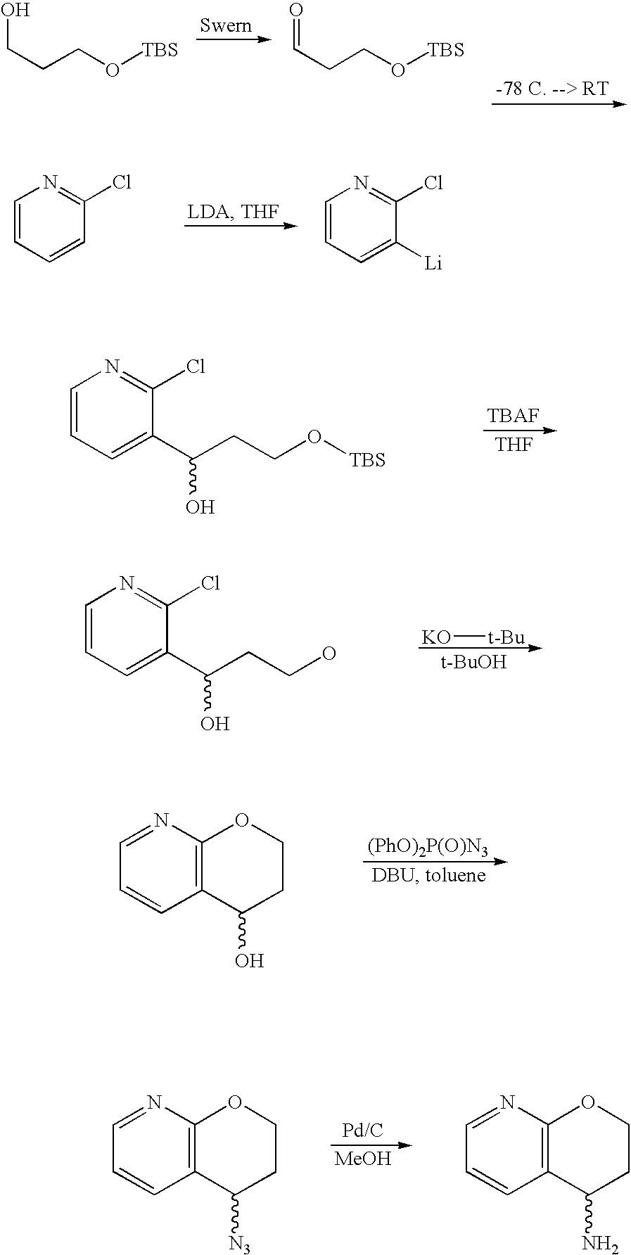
OCCCO[TBS].O=CCCO[TBS].C1=CC=CC(Cl)=N1.C1=CC=C([Li])C(Cl)=N1.C1=CC=C(C(CCO[TBS])O)C(Cl)=N1.[THF].[KO][t-Bu].[t-BuOH].C1=CC=C(C(CCO)O)C(Cl)=N1.N1=CC=CC2=C1OCCC2O.[(PhO)2P(O)N3].[Pd/C].[MeOH].N1=CC=CC2=C1OCCC2[N3].N1=CC=CC2=C1OCCC2N
